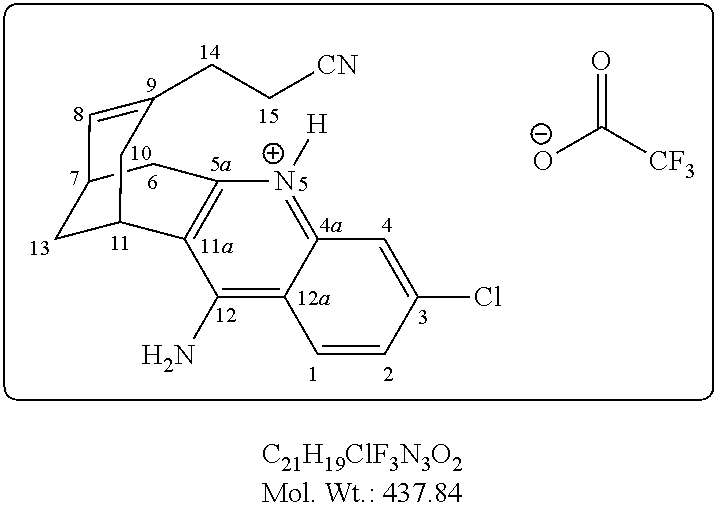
C1=CC(Cl)=CC2=[N+]([H])C3=C(C(N)=C12)C1CC(C=C(CC[CN])C1)C3.[O-]C([CF3])=O
